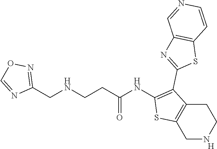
C1(NC(CCNCC2=NOC=N2)=O)=C(C2=NC3=C(S2)C=CN=C3)C2=C(S1)CNCC2.[H]
